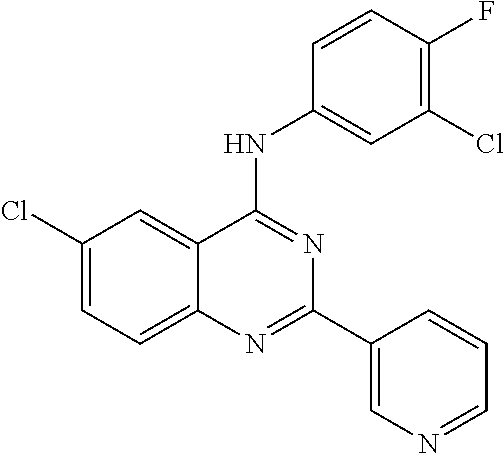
C1(Cl)=CC=C2C(=C1)C(NC1=CC(Cl)=C(F)C=C1)=NC(C1=CN=CC=C1)=N2
